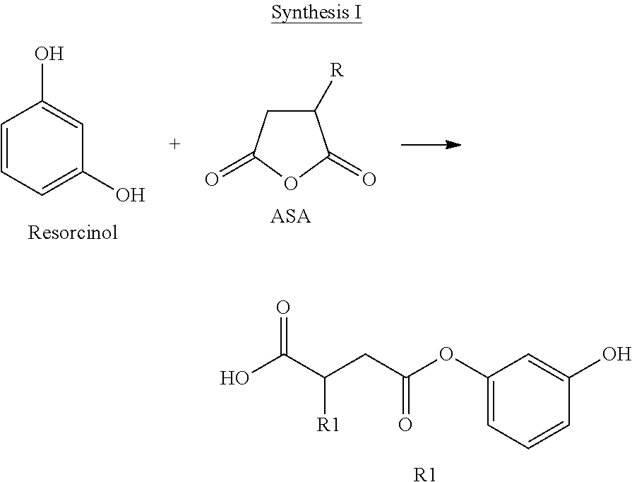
C1=CC=C(O)C=C1O.C1([R])CC(=O)OC1=O.[ASA].C1(OC(CC(C(O)=O)[R1])=O)=CC=CC(O)=C1.[R1]
